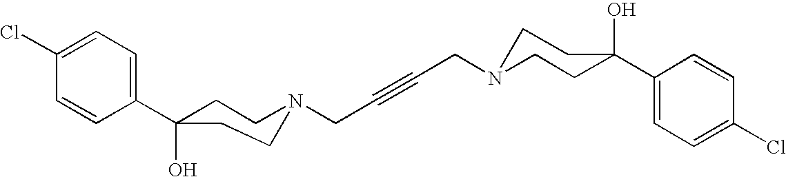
C1(C2(O)CCN(CC#CCN3CCC(C4=CC=C(Cl)C=C4)(O)CC3)CC2)=CC=C(Cl)C=C1
